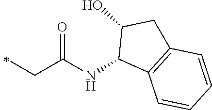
N(C(CC)=O)C1C2=C(CC1O)C=CC=C2
